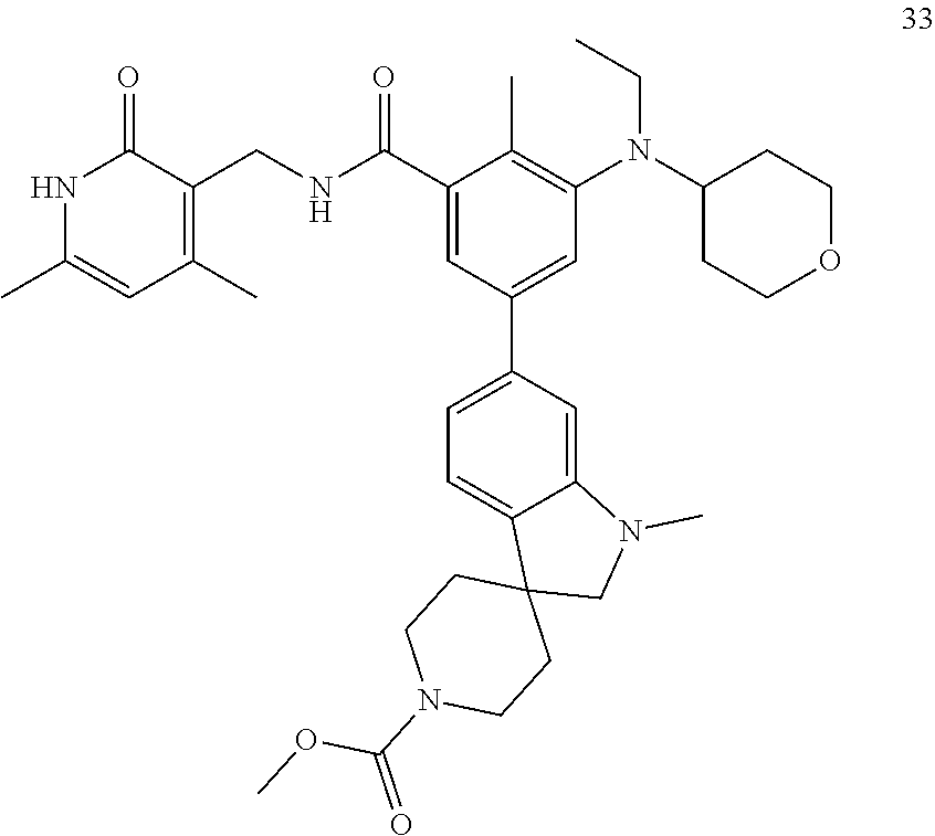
N(CC)(C1=C(C)C(C(NCC2=C(C)C=C(C)NC2=O)=O)=CC(C2=CC=C3C(=C2)N(C)CC32CCN(C(=O)OC)CC2)=C1)C1CCOCC1
